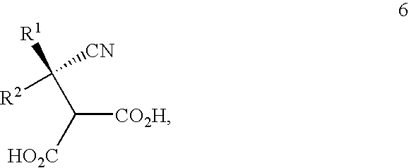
C([CO2H])([HO2C])C([CN])([R2])[R1]
